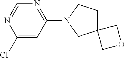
C1(Cl)=CC(N2CC3(CC2)COC3)=NC=N1
